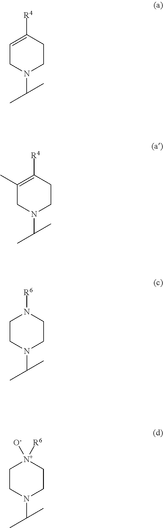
C1=C([R4])CCN(C(C)C)C1.C1(C)=C([R4])CCN(C(C)C)C1.C1CN(C(C)C)CCN1[R6].C1CN(C(C)C)CC[N+]1([R6])[O-]
